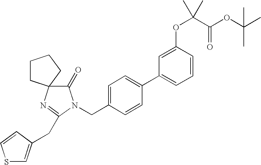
C1=C(CN2C(=O)C3(N=C2CC2=CSC=C2)CCCC3)C=CC(C2=CC=CC(OC(C(=O)OC(C)(C)C)(C)C)=C2)=C1
